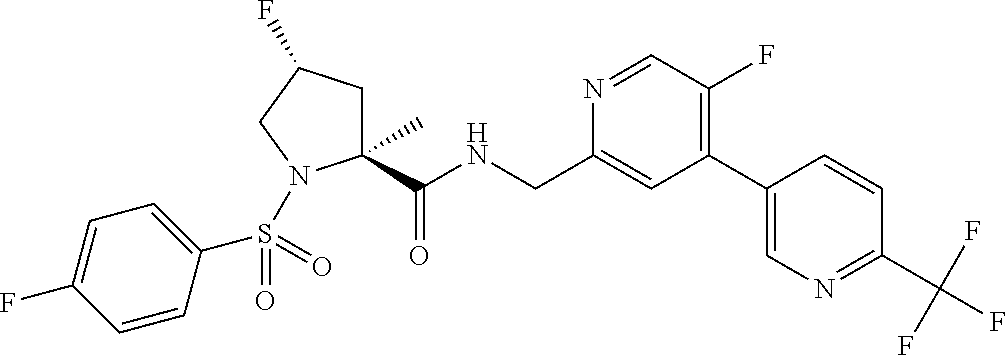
C1(C(NCC2=CC(C3=CN=C(C(F)(F)F)C=C3)=C(F)C=N2)=O)(C)CC(F)CN1S(C1=CC=C(F)C=C1)(=O)=O
